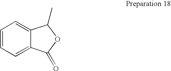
C1=CC=C2C(=C1)C(C)OC2=O
